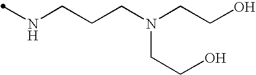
N(CCCN(CCO)CCO)C
